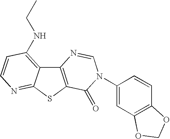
C12=C(SC3=NC=CC(NCC)=C13)C(=O)N(C1=CC3=C(C=C1)OCO3)C=N2
